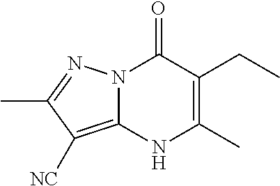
N12C(=C([NC])C(C)=N1)NC(C)=C(CC)C2=O
